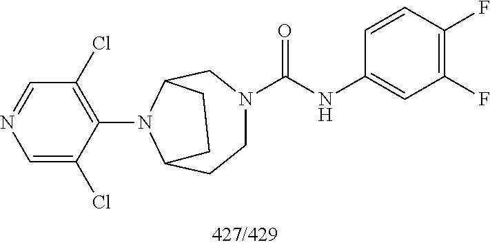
C1=NC=C(Cl)C(N2C3CCN(C(NC4=CC(F)=C(F)C=C4)=O)CC2CC3)=C1Cl
